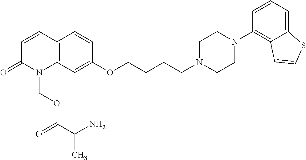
C1=CC2=C(N(COC(C(N)C)=O)C1=O)C=C(OCCCCN1CCN(C3=C4C(=CC=C3)SC=C4)CC1)C=C2
